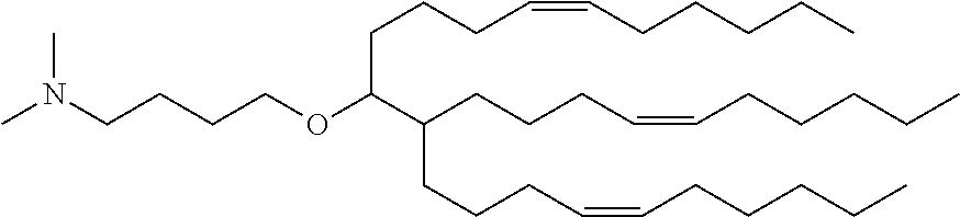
CN(C)CCCCOC(CCCC=CCCCCC)C(CCCC=CCCCCC)CCCC=CCCCCC
